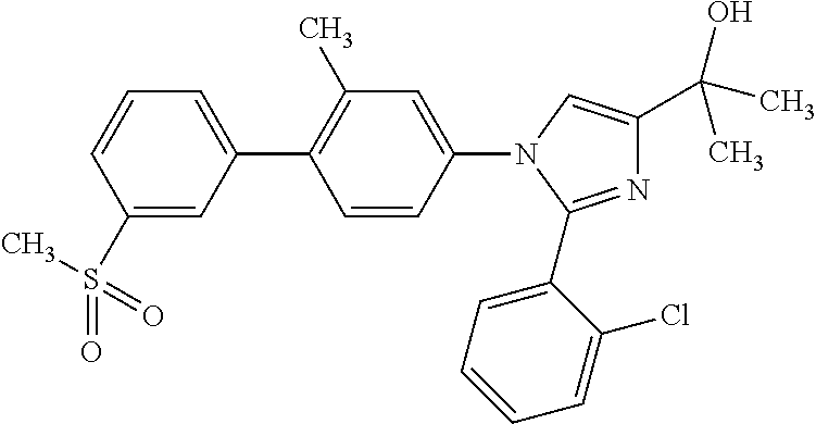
N1=C(C2=CC=CC=C2Cl)N(C2=CC(C)=C(C3=CC=CC(S(C)(=O)=O)=C3)C=C2)C=C1C(C)(C)O
